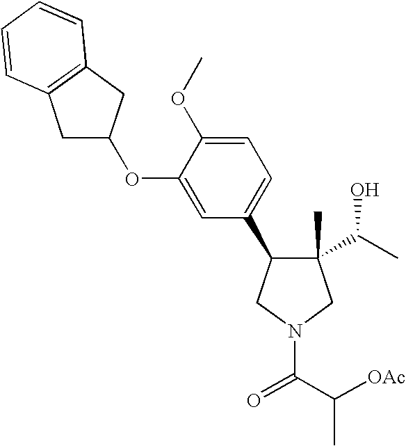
C1(C)(C(C)O)C(C2=CC=C(OC)C(OC3CC4=C(C3)C=CC=C4)=C2)CN(C(C([OAc])C)=O)C1
